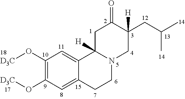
C1(O[D3C])=C(O[D3C])C=C2C(=C1)C1([H])N(CC2)CC(CC(C)C)([H])C(=O)C1
